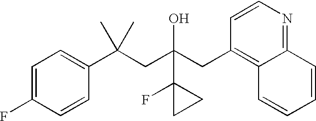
C1=C(F)C=CC(C(CC(CC2=C3C(=NC=C2)C=CC=C3)(O)C2(F)CC2)(C)C)=C1
